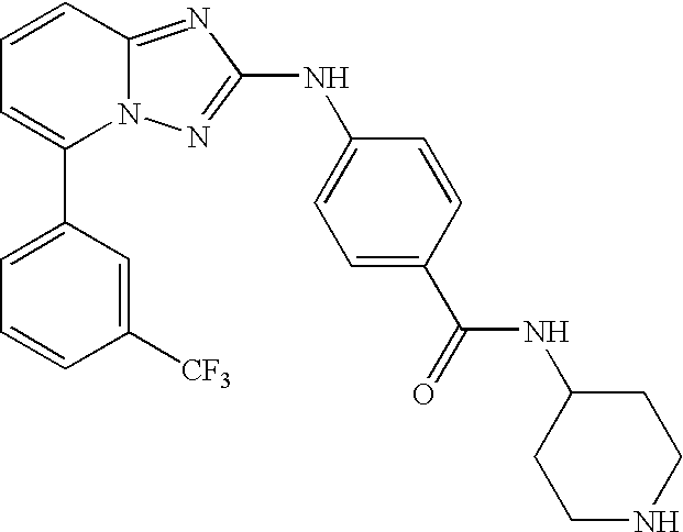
C1(C2=CC=CC3=NC(NC4=CC=C(C(=O)NC5CCNCC5)C=C4)=NN23)=CC=CC([CF3])=C1
